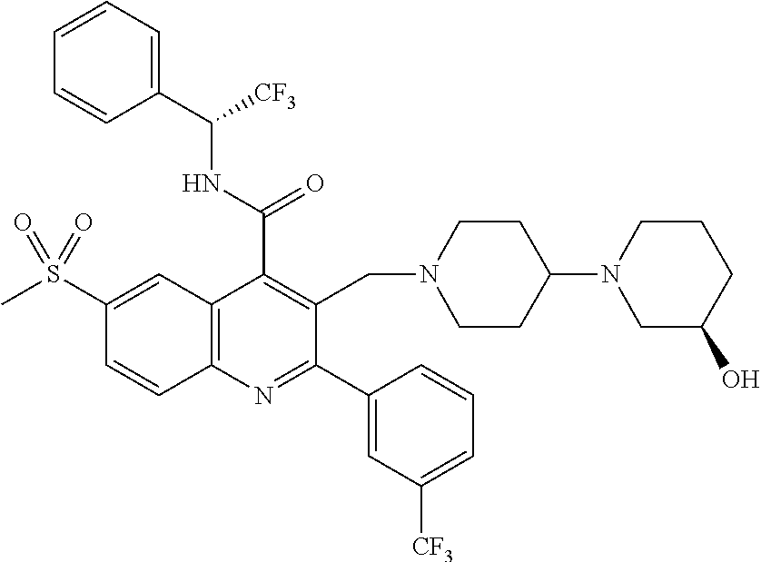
C1(C(NC([CF3])C2=CC=CC=C2)=O)=C(CN2CCC(N3CC(O)CCC3)CC2)C(C2=CC([CF3])=CC=C2)=NC2=C1C=C(S(C)(=O)=O)C=C2
